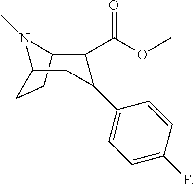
N1(C)C2C(C(OC)=O)C(C3=CC=C(F)C=C3)CC1CC2
